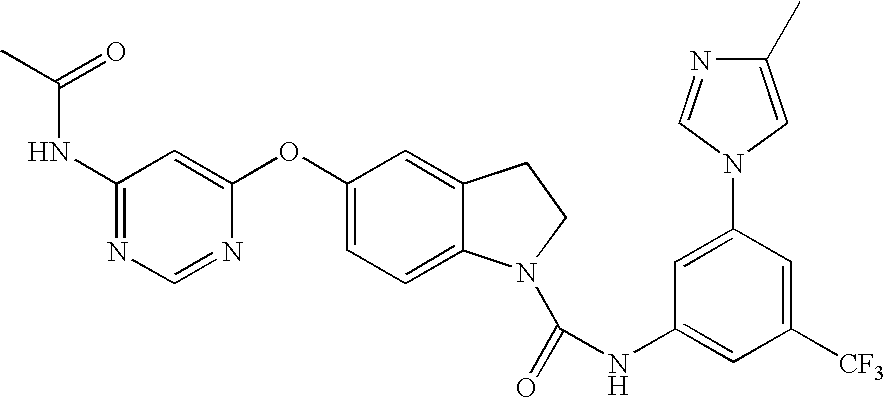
C1(NC(=O)C)=NC=NC(OC2=CC=C3C(=C2)CCN3C(=O)NC2=CC([CF3])=CC(N3C=NC(C)=C3)=C2)=C1
